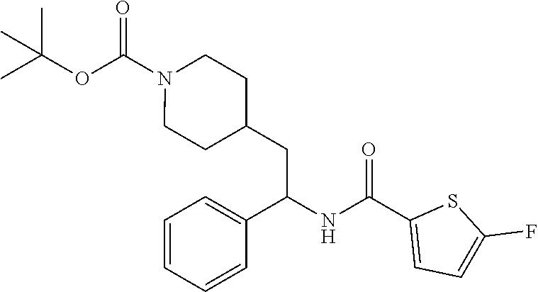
O(C(N1CCC(CC(NC(C2=CC=C(F)S2)=O)C2=CC=CC=C2)CC1)=O)C(C)(C)C
